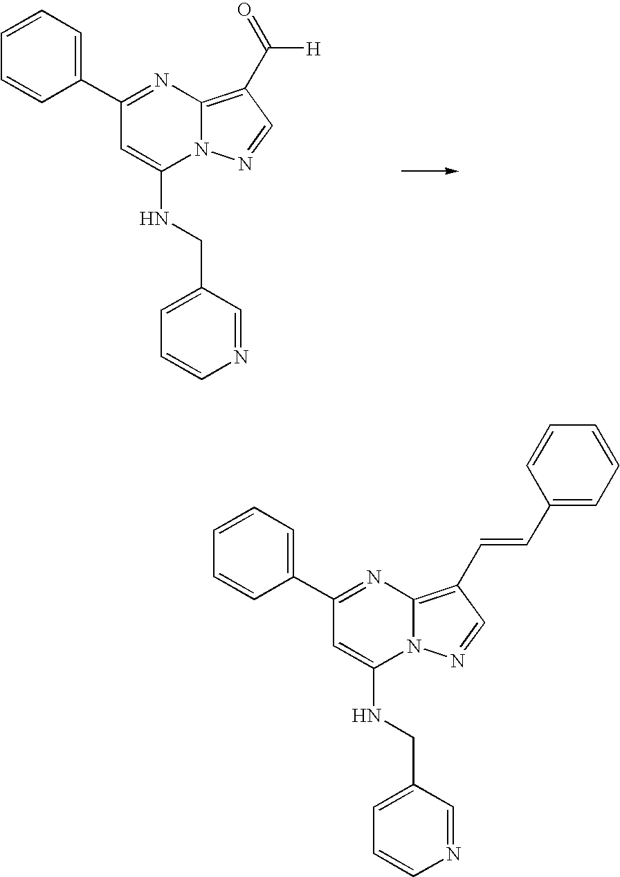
C1=CC=C(C2=NC3=C(C(=O)[H])C=NN3C(NCC3=CC=CN=C3)=C2)C=C1.C1=CC=C(C2=NC3=C(C=CC4=CC=CC=C4)C=NN3C(NCC3=CC=CN=C3)=C2)C=C1
